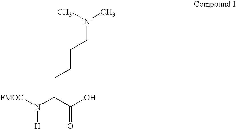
[FMOC]N(C(C(O)=O)CCCCN(C)C)[H]
